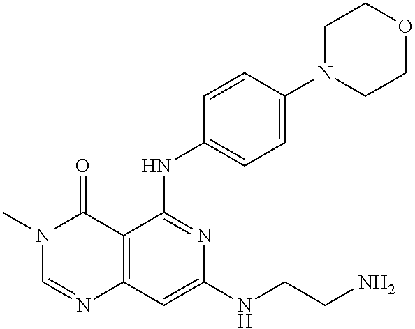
C12=C(C=C(NCCN)N=C1NC1=CC=C(N3CCOCC3)C=C1)N=CN(C)C2=O
